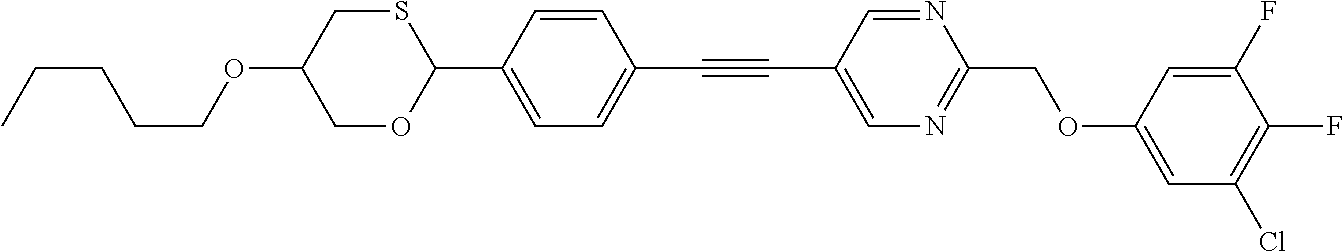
CCCCCOC1COC(C2=CC=C(C#CC3=CN=C(COC4=CC(Cl)=C(F)C(F)=C4)N=C3)C=C2)SC1
